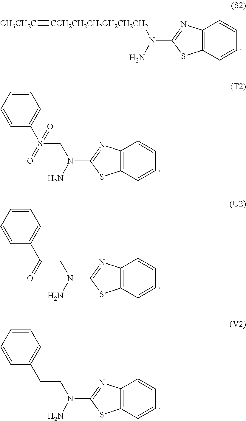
N(C1=NC2=C(S1)C=CC=C2)(N)CS(C1=CC=CC=C1)(=O)=O.N(C1=NC2=C(S1)C=CC=C2)(N)CC(C1=CC=CC=C1)=O.N(C1=NC2=C(S1)C=CC=C2)(N)CCC1=CC=CC=C1.[CH3CH2C]#[CCH2CH2CH2CH2CH2CH2]N(C1=NC2=C(S1)C=CC=C2)N
